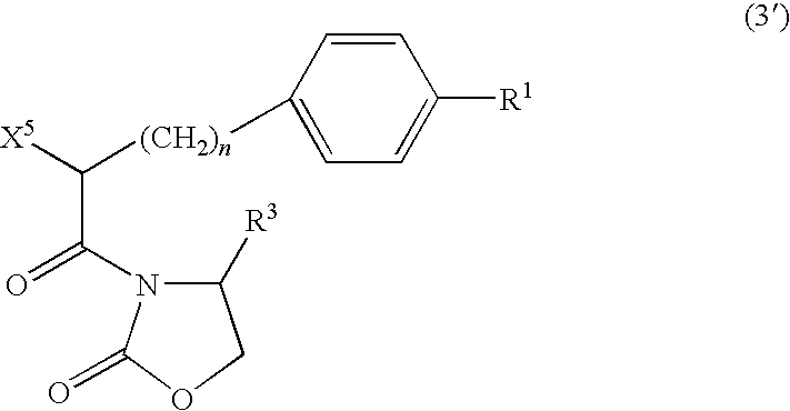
C1=CC([(CH2)n]C(C(=O)N2C([R3])COC2=O)[X5])=CC=C1[R1]
